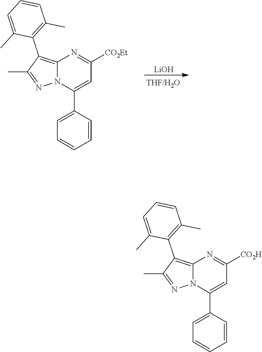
N12C(=C(C3=C(C)C=CC=C3C)C(C)=N1)N=C([CO2Et])C=C2C1=CC=CC=C1.[LiOH].N12C(=C(C3=C(C)C=CC=C3C)C(C)=N1)N=C([CO2H])C=C2C1=CC=CC=C1
